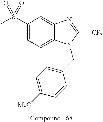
CS(=O)(C1=CC=C2C(=C1)N=C([CF3])N2CC1=CC=C([MeO])C=C1)=O
